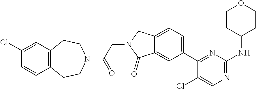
C1(Cl)=CN=C(NC2CCOCC2)N=C1C1=CC=C2C(=C1)C(=O)N(CC(=O)N1CCC3=C(CC1)C=C(Cl)C=C3)C2
